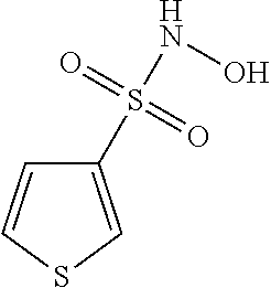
C1(S(NO)(=O)=O)=CSC=C1
